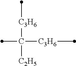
[C3H6](C([C2H5])([C3H6]C)C)C
